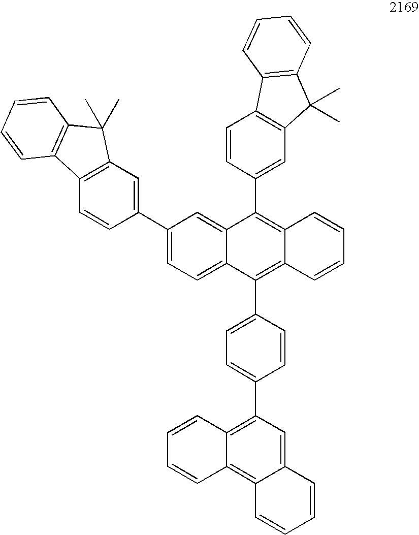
C1(C2=CC3=C(C=C2)C2=C(C3(C)C)C=CC=C2)=CC=C2C(=C1)C(C1=CC3=C(C=C1)C1=C(C3(C)C)C=CC=C1)=C1C(=C2C2=CC=C(C3=C4C(=C5C(=C3)C=CC=C5)C=CC=C4)C=C2)C=CC=C1
